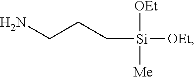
NCCC[Si]([OEt])([OEt])[Me]
